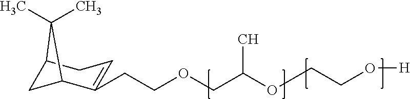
C(COCC(OCCO[H])C)C1=CCC2CC1C2(C)C
